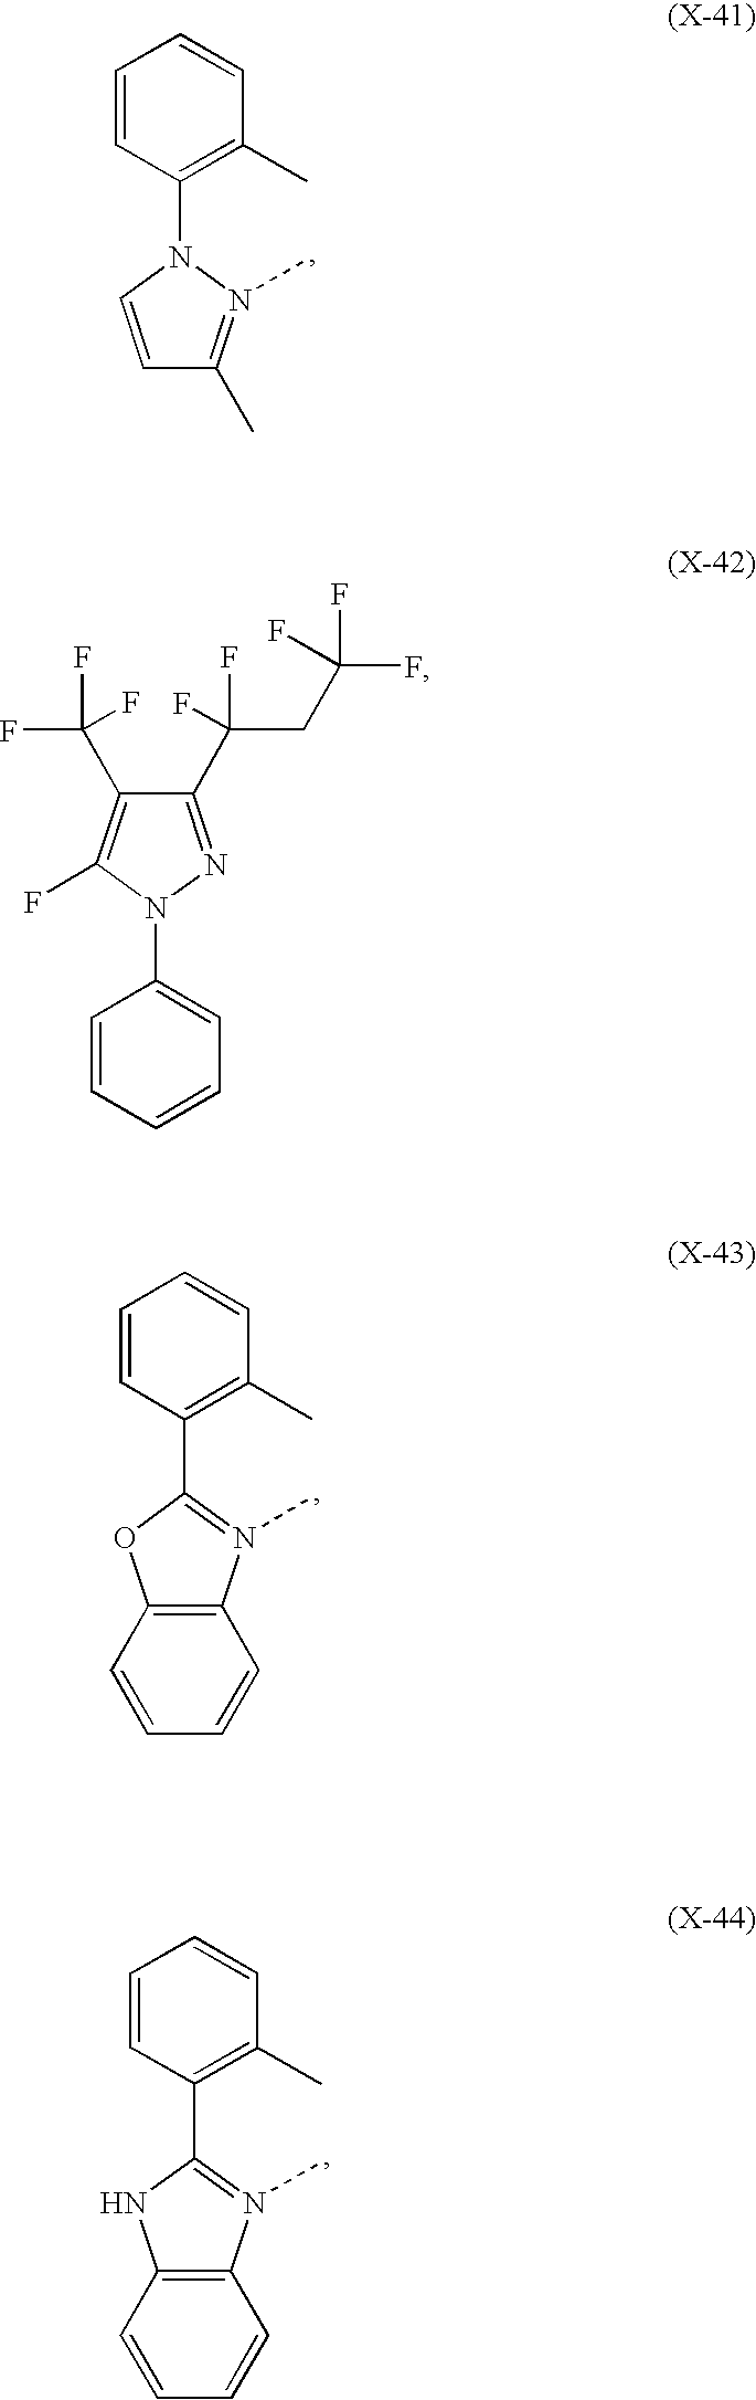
C1(N2N(C)=C(C)C=C2)=C(C)C=CC=C1.C1(C2=N(C)C3=C(O2)C=CC=C3)=C(C)C=CC=C1.C1(C2=N(C)C3=C(N2)C=CC=C3)=C(C)C=CC=C1.C1=CC=CC=C1N1C(F)=C(C(F)(F)F)C(C(CC(F)(F)F)(F)F)=N1
